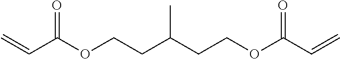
C=CC(OCCC(CCOC(C=C)=O)C)=O
